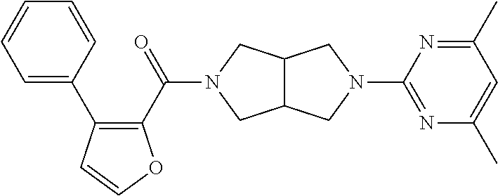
C12C(CN(C(=O)C3=C(C4=CC=CC=C4)C=CO3)C1)CN(C1=NC(C)=CC(C)=N1)C2
